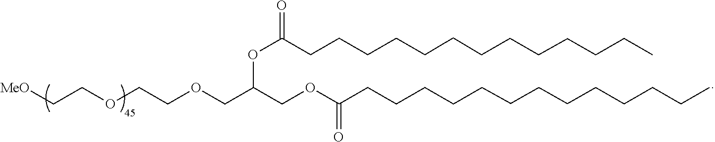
C(CCCCCCCCC(OC(COC(CCCCCCCCCCCCC)=O)COCCOCC[MeO])=O)CCCC
